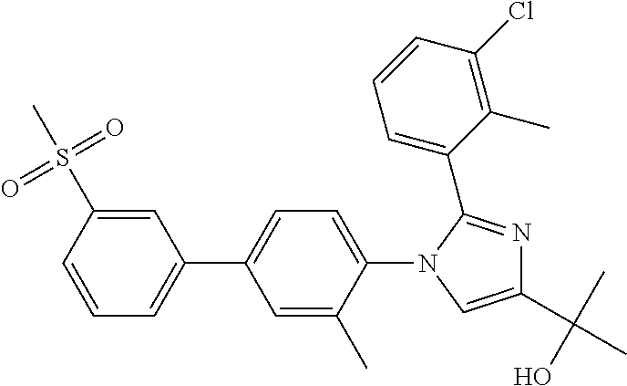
C1=CC(S(=O)(=O)C)=CC(C2=CC=C(N3C=C(C(C)(O)C)N=C3C3=CC=CC(Cl)=C3C)C(C)=C2)=C1
